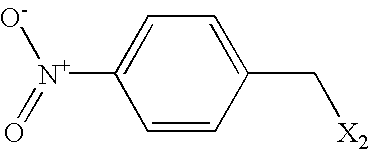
C1=CC(C[X2])=CC=C1[N+](=O)[O-]
